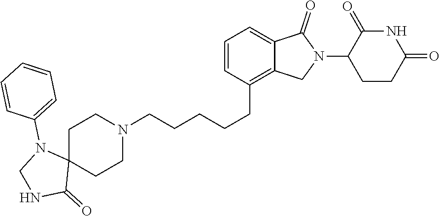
N1C(=O)C(N2C(=O)C3=CC=CC(CCCCCN4CCC5(CC4)N(C4=CC=CC=C4)CNC5=O)=C3C2)CCC1=O
